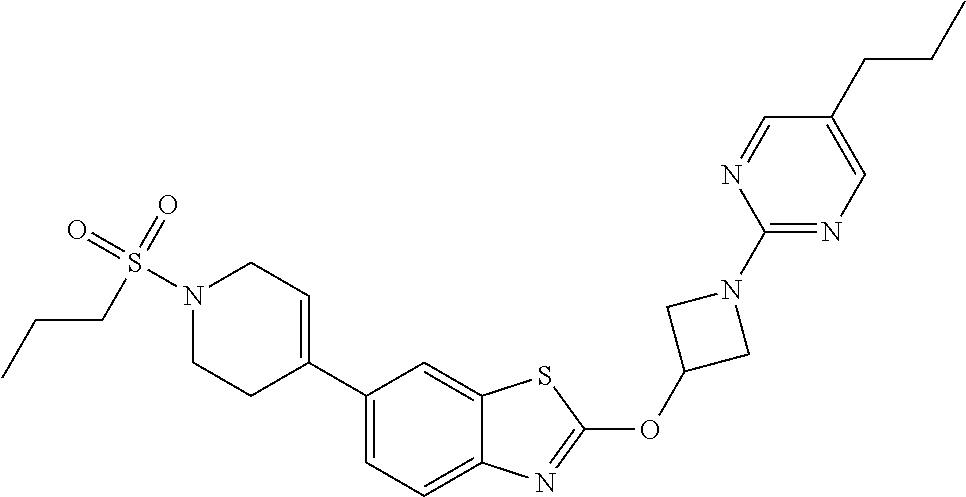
C1(C2=CCN(S(=O)(=O)CCC)CC2)=CC=C2C(=C1)SC(OC1CN(C3=NC=C(CCC)C=N3)C1)=N2
